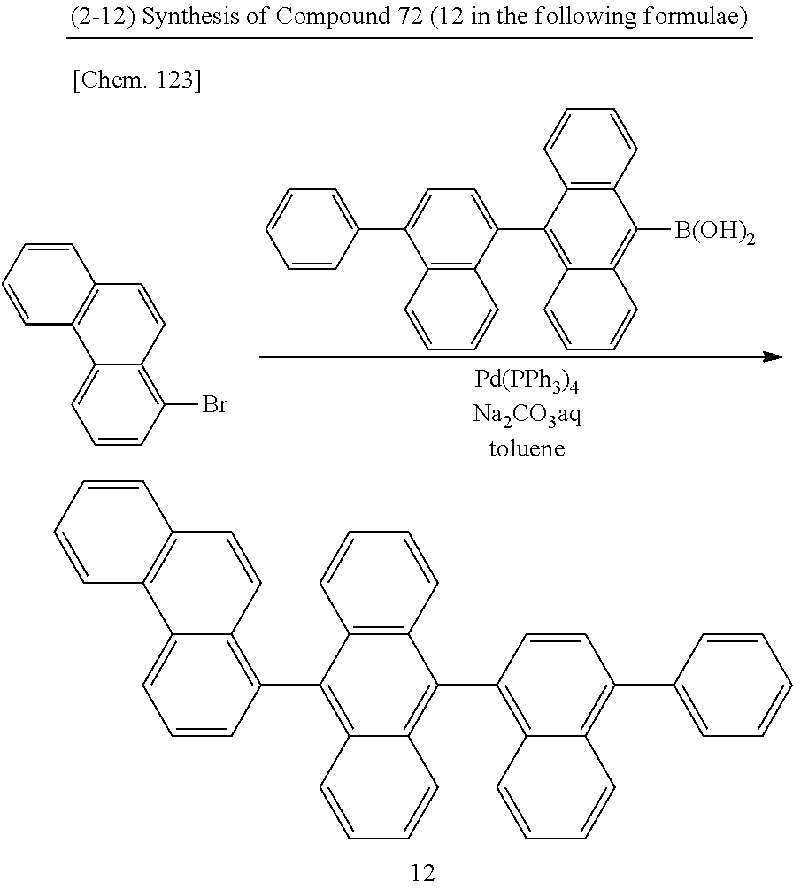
C12=C(C=CC=C1)C(C1=C3C(=C(C4=CC=CC=C4)C=C1)C=CC=C3)=C1C(=C2C2=C3C(=CC=C2)C2=C(C=C3)C=CC=C2)C=CC=C1.C12=CC=CC(Br)=C1C=CC1=C2C=CC=C1.C1(C2=C3C(=C([B(OH)2])C4=C2C=CC=C4)C=CC=C3)=CC=C(C2=CC=CC=C2)C2=C1C=CC=C2
